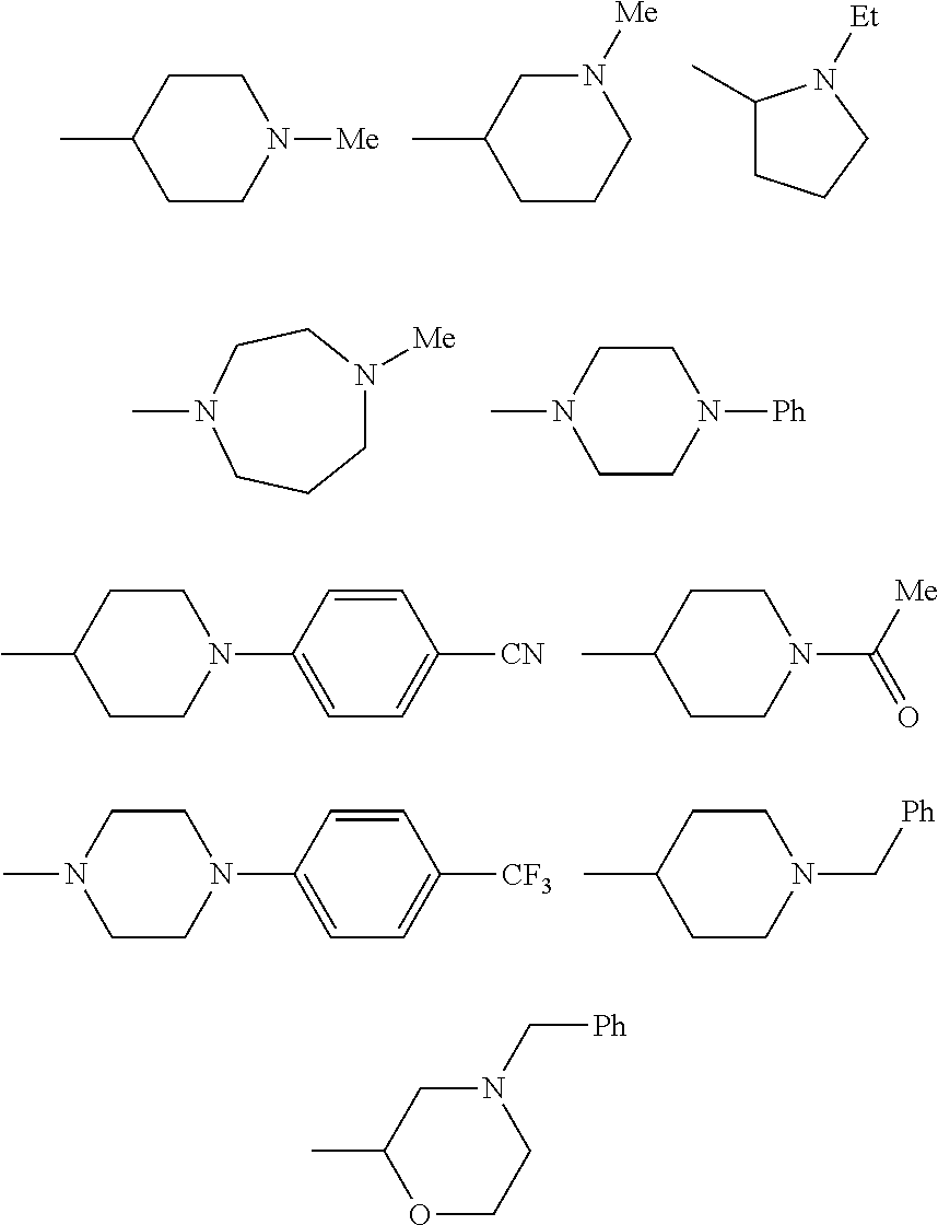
CC1CCN([Me])CC1.CC1CCCN([Me])C1.C1(C)CCCN1[Et].C1N([Me])CCN(C)CC1.N1(C)CCN([Ph])CC1.C1(C)CCN(C2=CC=C([CN])C=C2)CC1.C1(C)CCN(C(=O)[Me])CC1.N1(C)CCN(C2=CC=C([CF3])C=C2)CC1.C1(C)CCN(C[Ph])CC1.C1(C)OCCN(C[Ph])C1
